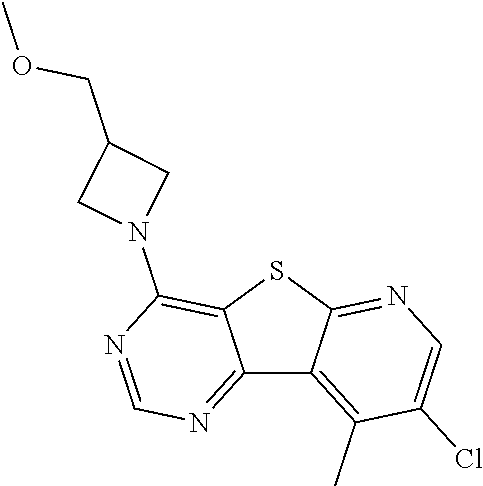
C12=NC=NC(N3CC(COC)C3)=C1SC1=NC=C(Cl)C(C)=C21
